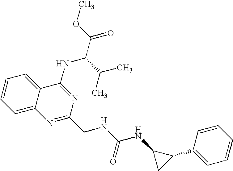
C1=CC=C2C(=C1)C(NC(C(C)C)C(=O)OC)=NC(CNC(NC1CC1C1=CC=CC=C1)=O)=N2
